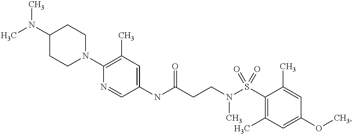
C1(NC(CCN(S(C2=C(C)C=C(OC)C=C2C)(=O)=O)C)=O)=CC(C)=C(N2CCC(N(C)C)CC2)N=C1
